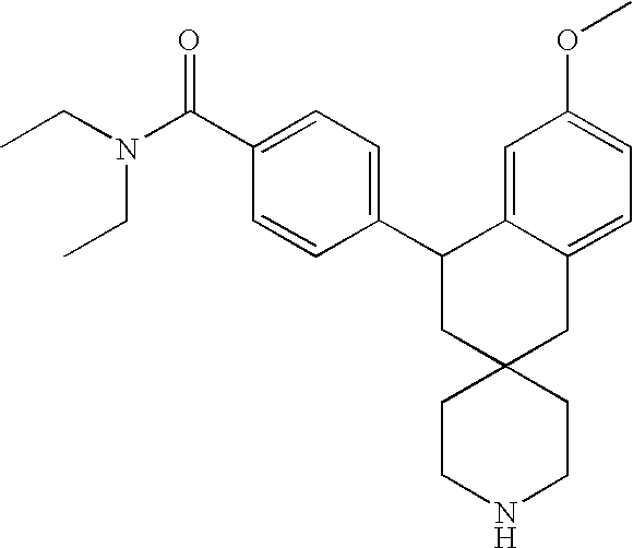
C1(C2CC3(CC4=CC=C(OC)C=C24)CCNCC3)=CC=C(C(N(CC)CC)=O)C=C1
